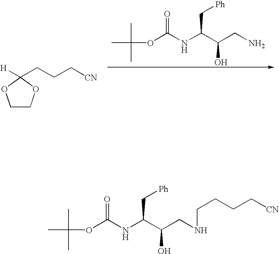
CC(C)(C)OC(NC(C(CN)O)C[Ph])=O.C1COC([H])(CCC[CN])O1.CC(C)(C)OC(NC(C(CNCCCC[CN])O)C[Ph])=O
